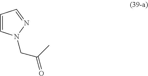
C1=CN(CC(C)=O)N=C1
